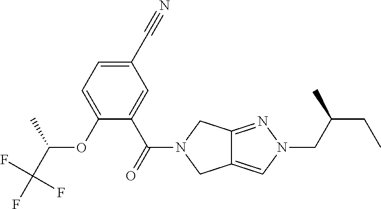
O(C1=CC=C(C#N)C=C1C(=O)N1CC2=CN(CC(CC)C)N=C2C1)C(C(F)(F)F)C
